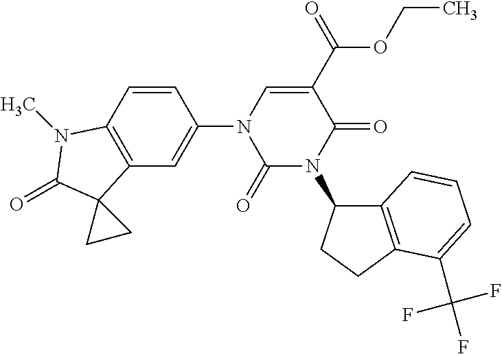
C12=C(CCC1N1C(=O)C(C(=O)OCC)=CN(C3=CC4=C(C=C3)N(C)C(=O)C43CC3)C1=O)C(C(F)(F)F)=CC=C2
